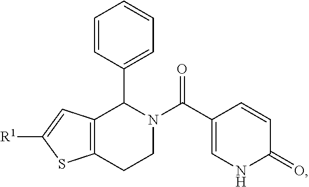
C12=C(CCN(C(=O)C3=CNC(=O)C=C3)C1C1=CC=CC=C1)SC([R1])=C2
